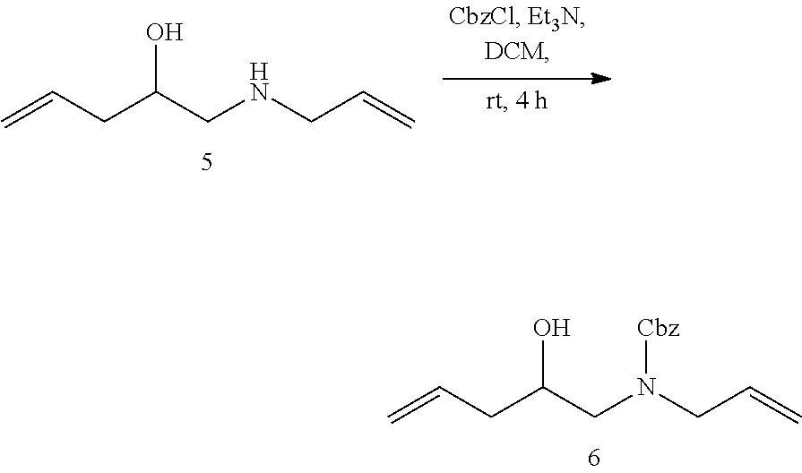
OC(CN(CC=C)[Cbz])CC=C.OC(CNCC=C)CC=C
